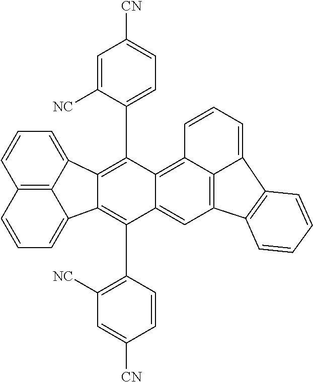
C12=C3C(=CC=C1)C1=C(C4=CC=C([CN])C=C4[NC])C4=C5C6=C(C=C4C(C4=C([NC])C=C([CN])C=C4)=C1C3=CC=C2)C1=C(C6=CC=C5)C=CC=C1
